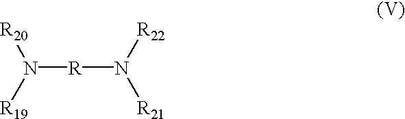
N([R]N([R21])[R22])([R20])[R19]
